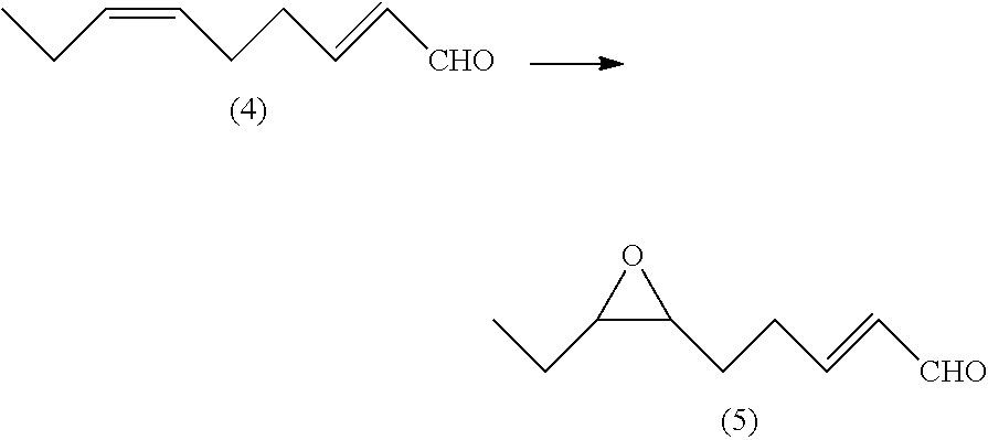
C1(CC)C(CCC=C[CHO])O1.C(=CCCC=C[CHO])CC
